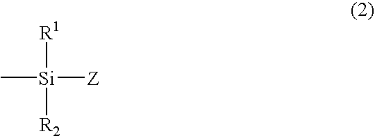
C[Si]([Z])([R2])[R1]
